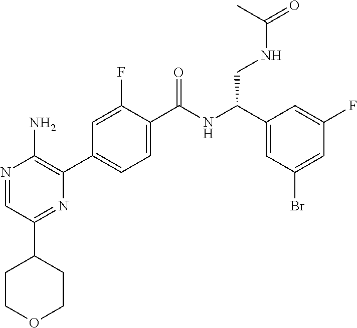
N1=CC(C2CCOCC2)=NC(C2=CC=C(C(NC(C3=CC(Br)=CC(F)=C3)CNC(=O)C)=O)C(F)=C2)=C1N
